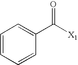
C1=CC=CC(C([X1])=O)=C1
